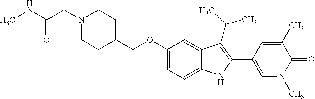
C(OC1=CC=C2C(=C1)C(C(C)C)=C(C1=CN(C)C(=O)C(C)=C1)N2)C1CCN(CC(NC)=O)CC1
